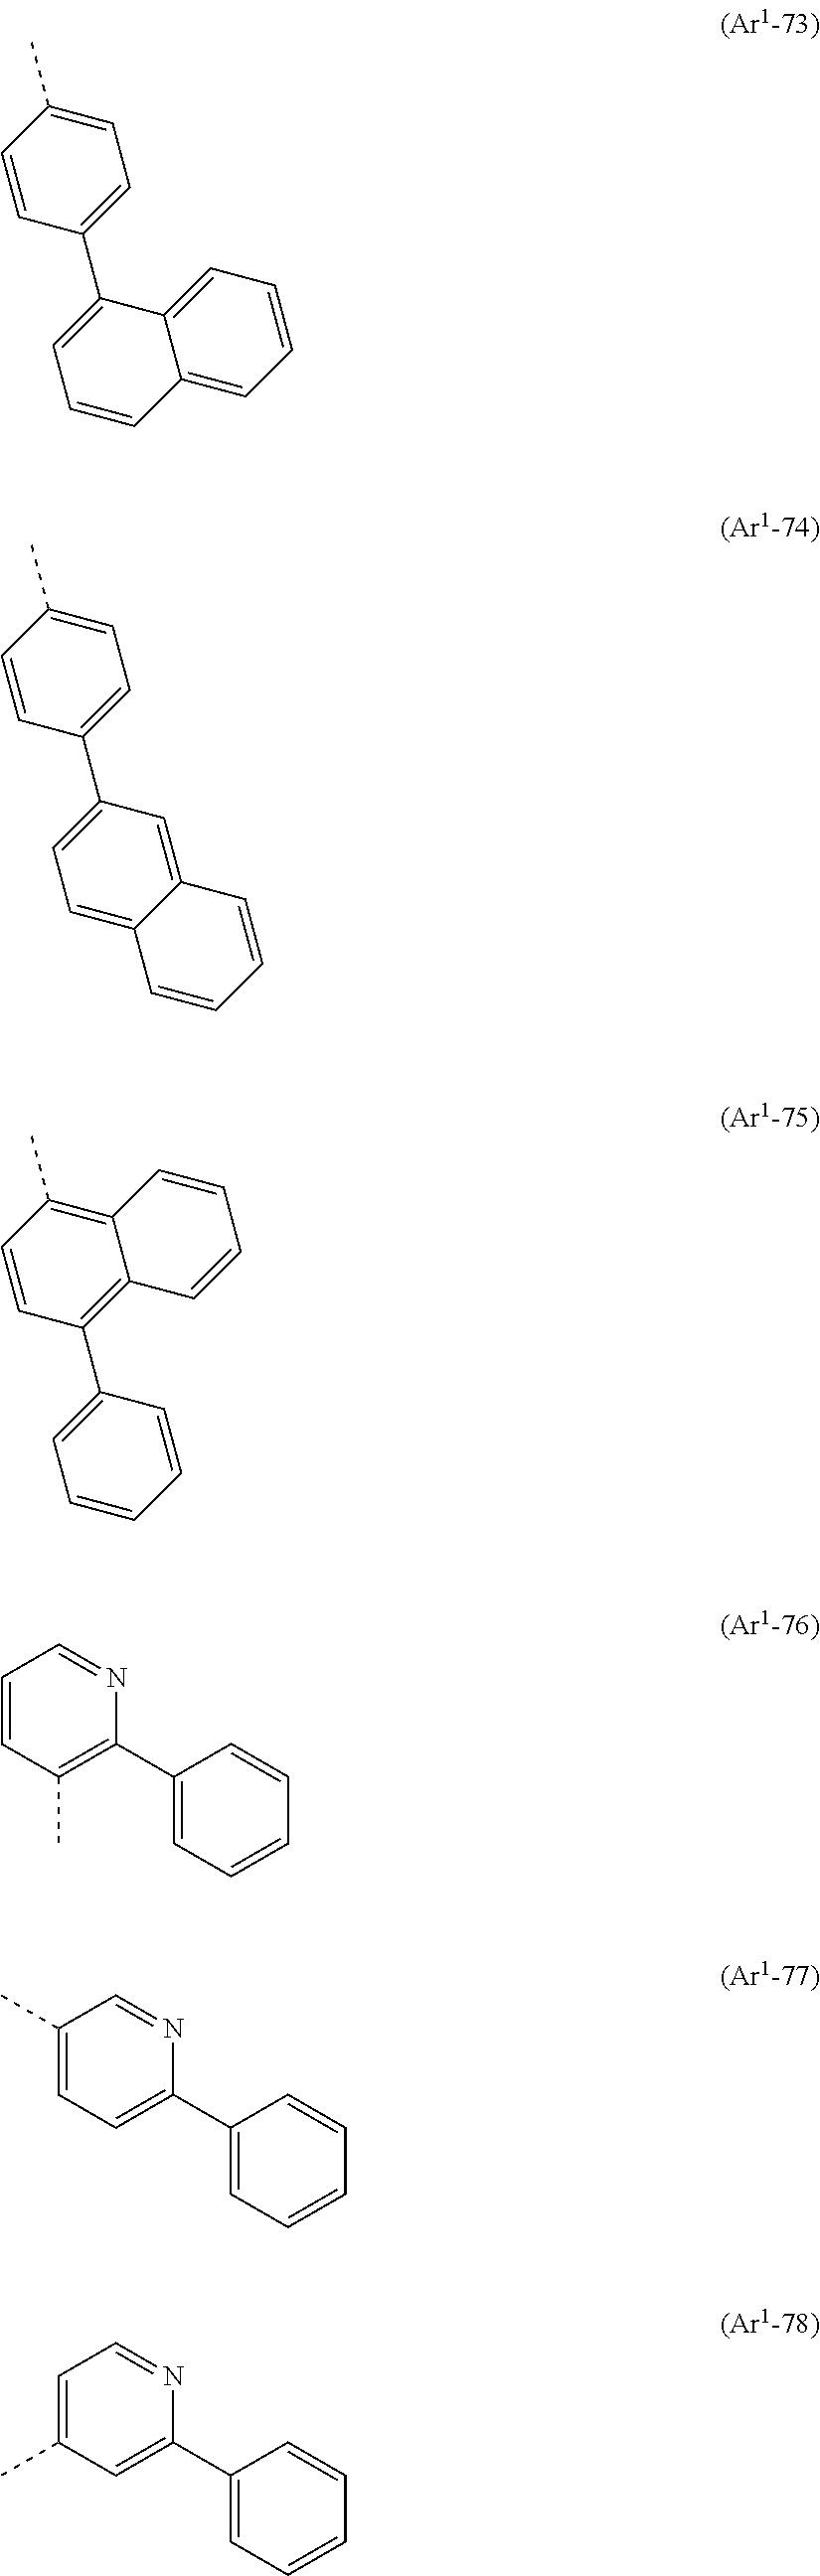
C1=C(C)C=CC(C2=CC=CC3=CC=CC=C23)=C1.C1=C(C)C=CC(C2=CC=C3C(=C2)C=CC=C3)=C1.C12=C(C)C=CC(C3=CC=CC=C3)=C1C=CC=C2.C1=CC(C)=C(C2=CC=CC=C2)N=C1.C1(C)=CC=C(C2=CC=CC=C2)N=C1.C1=C(C)C=C(C2=CC=CC=C2)N=C1
